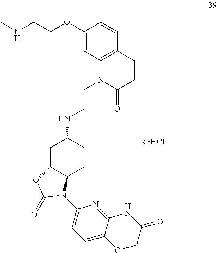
N(C1CC2C(CC1)N(C1=CC=C3C(=N1)NC(=O)CO3)C(=O)O2)CCN1C(=O)C=CC2=C1C=C(OCCNC)C=C2
